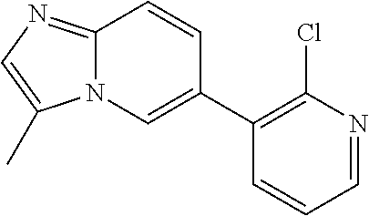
C12=NC=C(C)N1C=C(C1=C(Cl)N=CC=C1)C=C2
